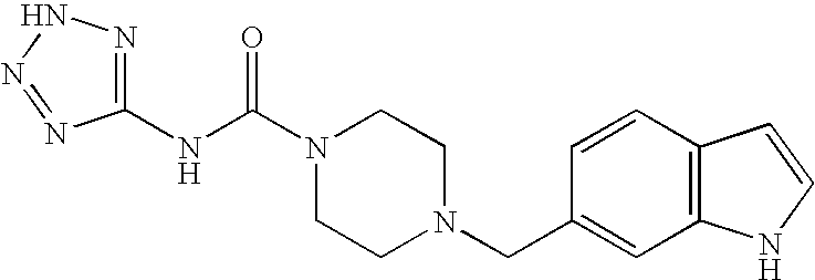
N(C(N1CCN(CC2=CC3=C(C=C2)C=CN3)CC1)=O)C1=NNN=N1
